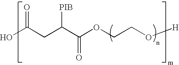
OC(CC(C(OCCO[H])=O)[PIB])=O
